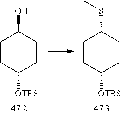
C1CC([OTBS])CCC1O.C1CC([OTBS])CCC1SC
